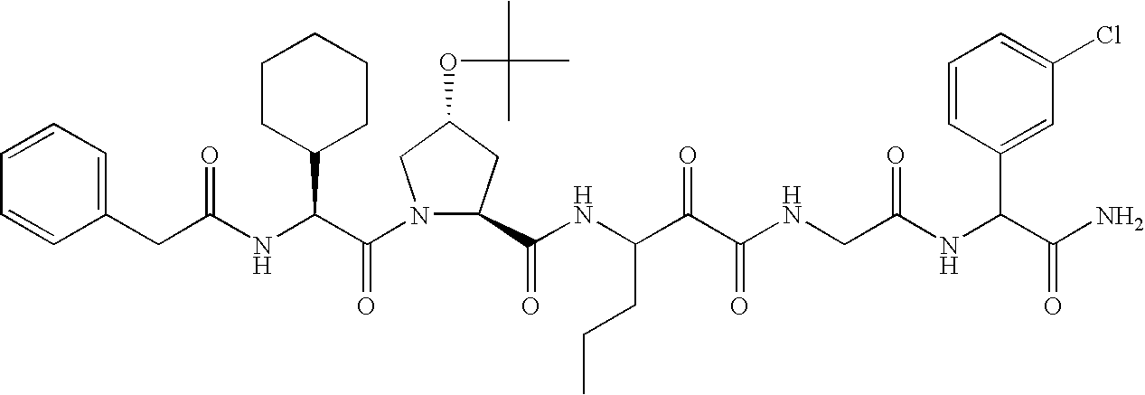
C1(CC(NC(C(N2C(C(NC(C(C(NCC(NC(C(N)=O)C3=CC(Cl)=CC=C3)=O)=O)=O)CCC)=O)CC(OC(C)(C)C)C2)=O)C2CCCCC2)=O)=CC=CC=C1
